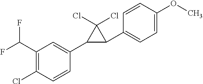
C1(C(F)F)=C(Cl)C=CC(C2C(C3=CC=C(OC)C=C3)C2(Cl)Cl)=C1
